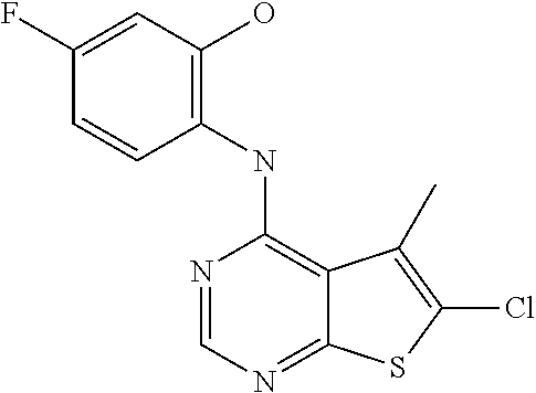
C12=NC=NC(NC3=C(O)C=C(F)C=C3)=C1C(C)=C(Cl)S2
